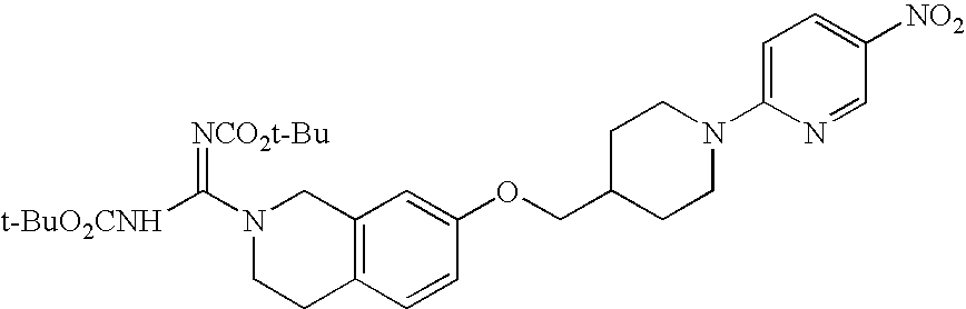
N1(C([t-BuO2CNH])=[NCO2t-Bu])CCC2=C(C1)C=C(OCC1CCN(C3=CC=C([NO2])C=N3)CC1)C=C2
